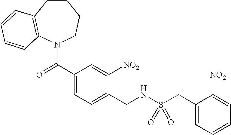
C1CC2=C(N(C(C3=CC=C(CNS(CC4=CC=CC=C4[NO2])(=O)=O)C([NO2])=C3)=O)CC1)C=CC=C2
